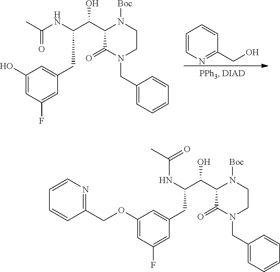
CC(=O)NC(C(C1C(=O)N(CC2=CC=CC=C2)CCN1[Boc])O)CC1=CC(O)=CC(F)=C1.C1=CN=C(CO)C=C1.N(C(C(C1C(=O)N(CC2=CC=CC=C2)CCN1[Boc])O)CC1=CC(OCC2=NC=CC=C2)=CC(F)=C1)C(=O)C
